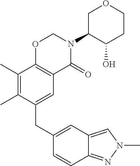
C1(CC2=CC3=C(C(C)=C2C)OCN(C2C(O)CCOC2)C3=O)=CC2=CN(C)N=C2C=C1
